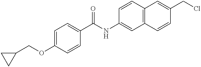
C1=C(OCC2CC2)C=CC(C(NC2=CC3=C(C=C2)C=C(CCl)C=C3)=O)=C1
